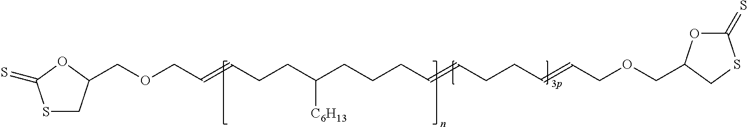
C(OCC=CCCC(CCCC=CCCC=CCOCC1OC(=S)SC1)[C6H13])C1CSC(=S)O1
